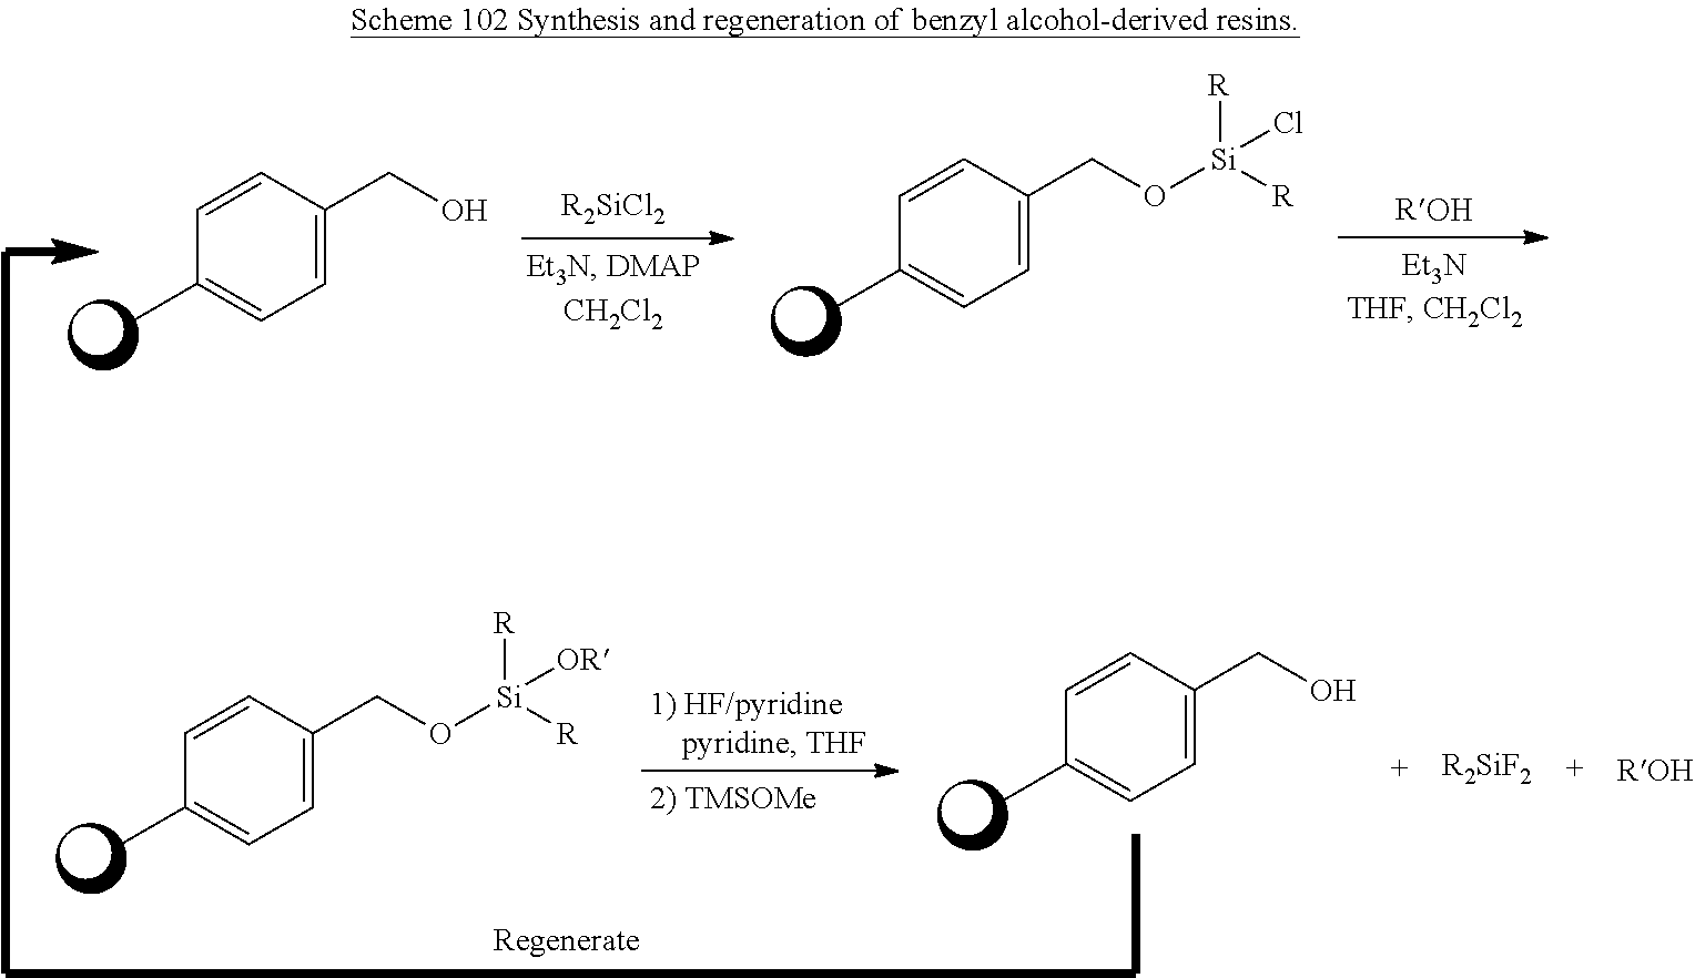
C1=C(CO)C=CC(C)=C1.C1=C(CO[Si]([R])([R])Cl)C=CC(C)=C1.C1=C(CO[Si]([R])([R])[OR])C=CC(C)=C1.C1=C(CO)C=CC(C)=C1
